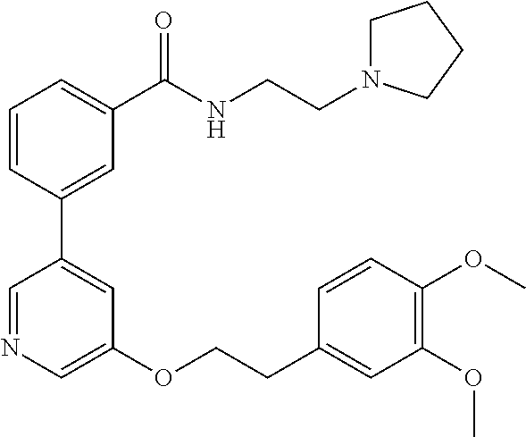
C1=CC(C2=CC(OCCC3=CC(OC)=C(OC)C=C3)=CN=C2)=CC(C(NCCN2CCCC2)=O)=C1
